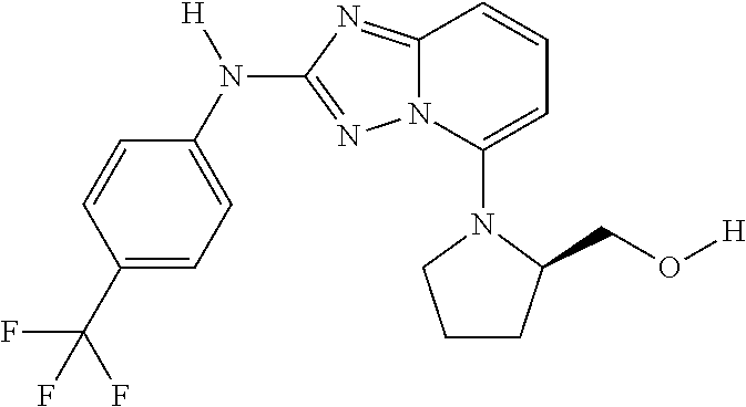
C1=CC(C(F)(F)F)=CC=C1N([H])C1=NN2C(=N1)C=CC=C2N1CCCC1CO[H]
